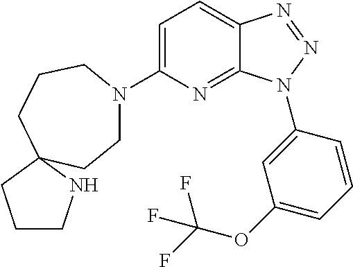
C1=C(N2CCC3(NCCC3)CCC2)N=C2C(=C1)N=NN2C1=CC(OC(F)(F)F)=CC=C1
